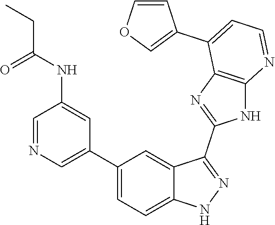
C1=NC=C(C2=CC=C3C(=C2)C(C2=NC4=C(N2)N=CC=C4C2=COC=C2)=NN3)C=C1NC(=O)CC
